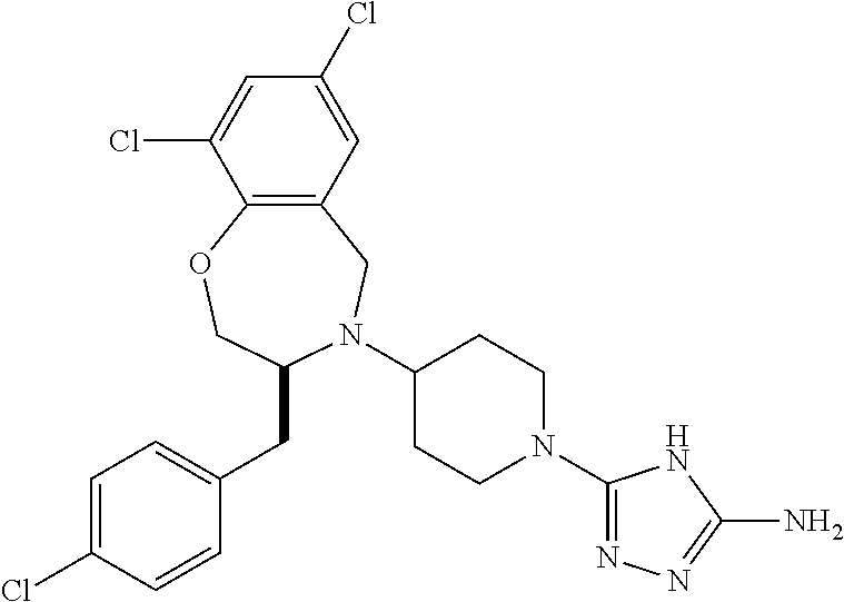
C1(N2C(CC3=CC=C(Cl)C=C3)COC3=C(C2)C=C(Cl)C=C3Cl)CCN(C2=NN=C(N)N2)CC1
